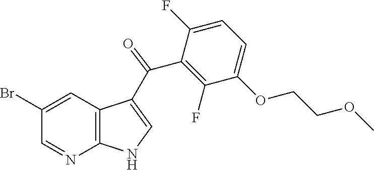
C12=C(C=C(Br)C=N1)C(C(C1=C(F)C(OCCOC)=CC=C1F)=O)=CN2
